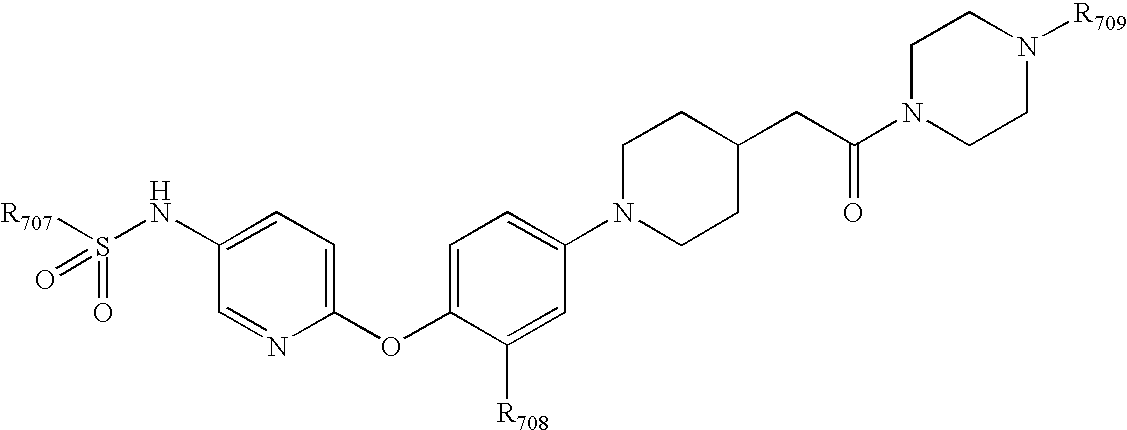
[R707]S(NC1=CC=C(OC2=CC=C(N3CCC(CC(N4CCN([R709])CC4)=O)CC3)C=C2[R708])N=C1)(=O)=O
